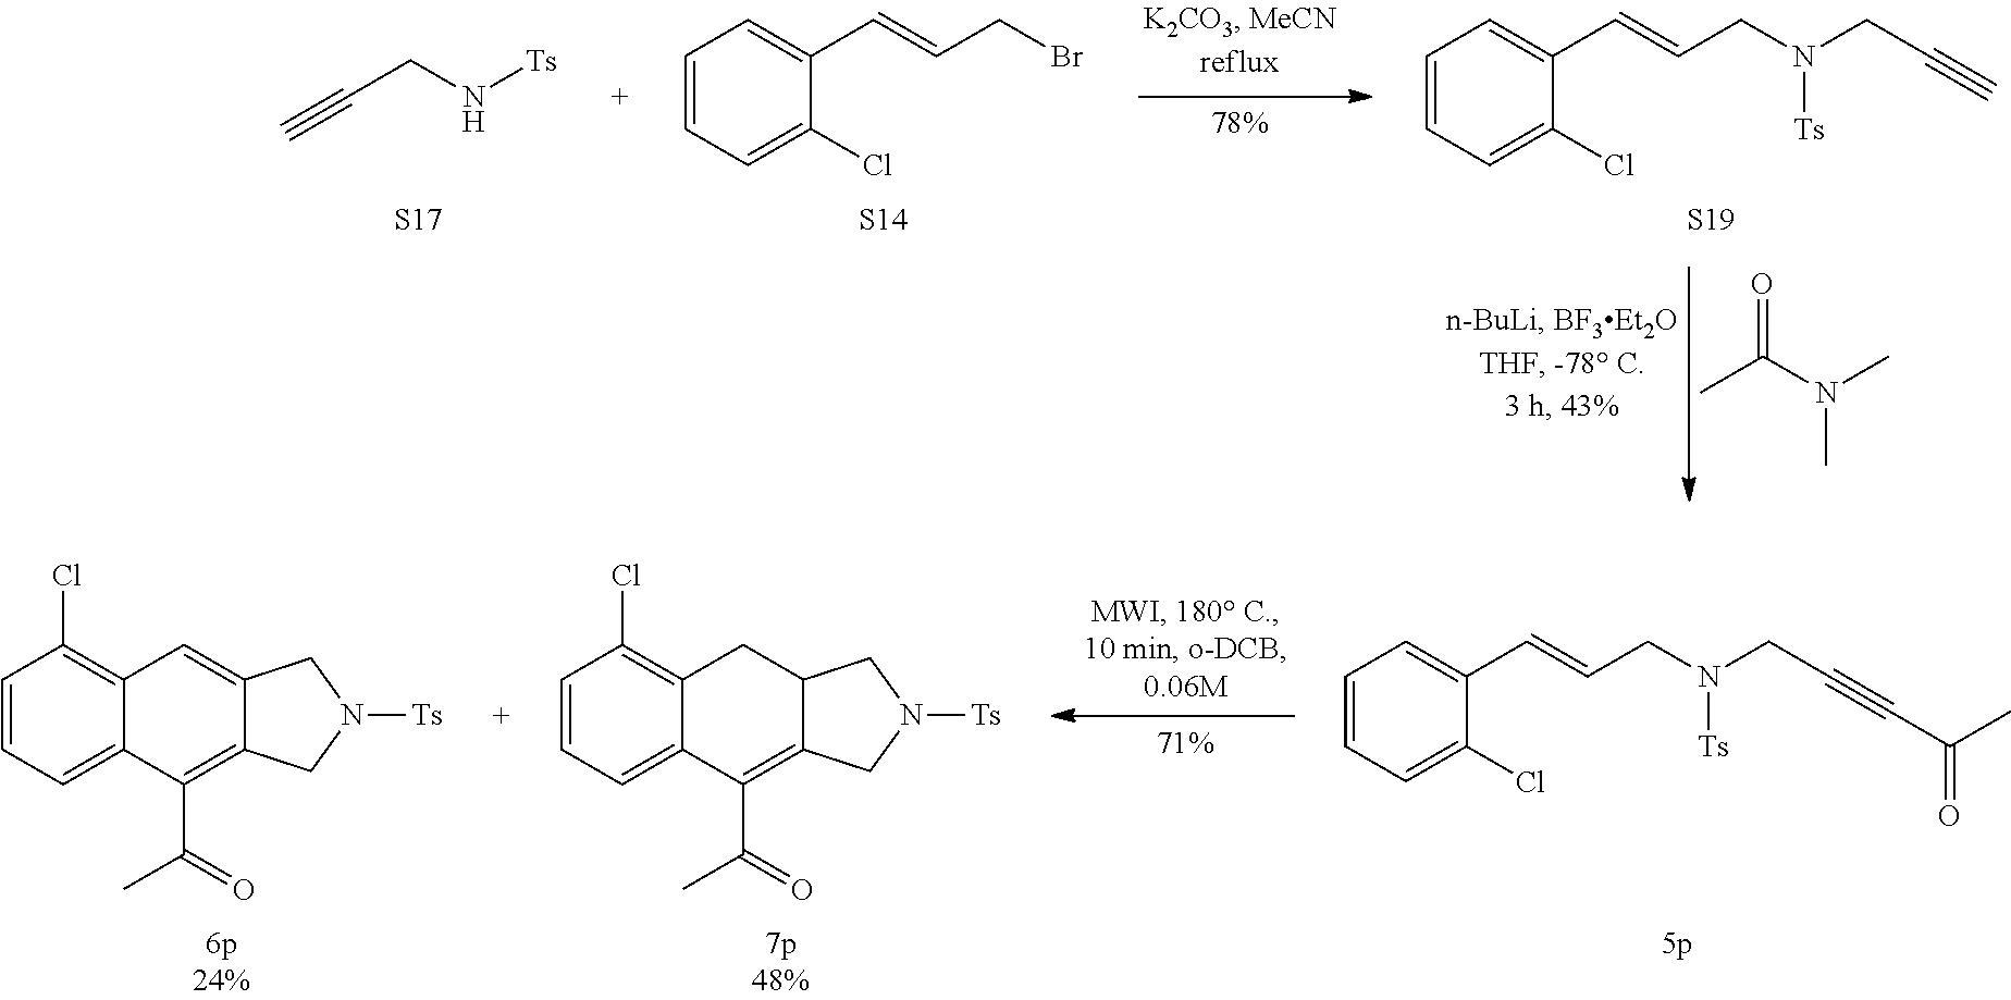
C(CN(CC=CC1=CC=CC=C1Cl)[Ts])#CC(C)=O.C1=CC=C2C(=C1Cl)CC1C(=C2C(C)=O)CN([Ts])C1.C1=CC=C2C(=C1Cl)C=C1C(=C2C(C)=O)CN([Ts])C1.C#CCN(CC=CC1=CC=CC=C1Cl)[Ts].[S19].[S14].BrCC=CC1=CC=CC=C1Cl.[S17].C#CCN[Ts].CC(N(C)C)=O
